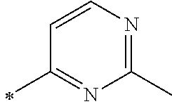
C1(C)=NC=CC(C)=N1
